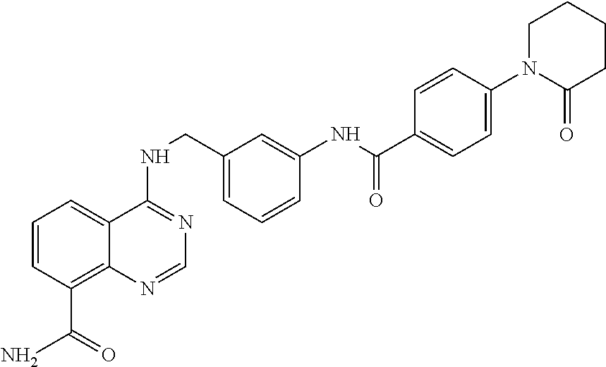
C1=CC(C(N)=O)=C2C(=C1)C(NCC1=CC=CC(NC(C3=CC=C(N4C(=O)CCCC4)C=C3)=O)=C1)=NC=N2
